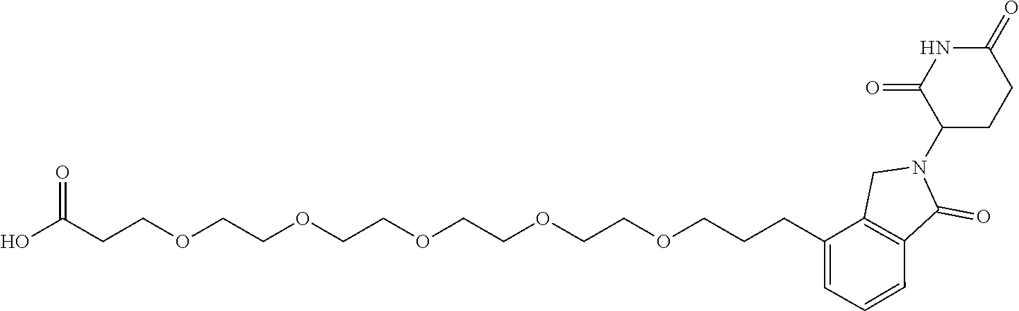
C1(N2CC3=C(C2=O)C=CC=C3CCCOCCOCCOCCOCCOCCC(O)=O)CCC(=O)NC1=O
